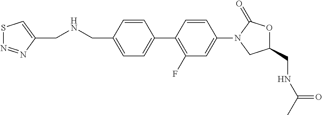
C(C1=CC=C(C2=C(F)C=C(N3C(=O)OC(CNC(C)=O)C3)C=C2)C=C1)NCC1=CSN=N1
